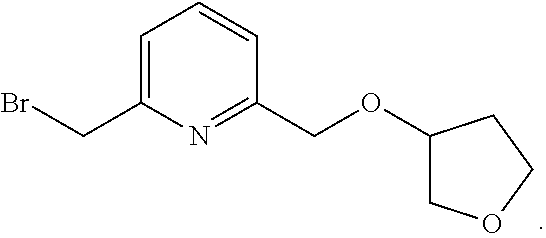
BrCC1=CC=CC(COC2COCC2)=N1
